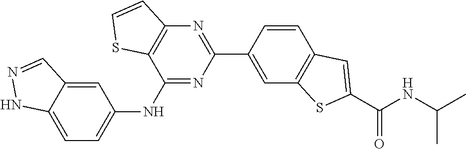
C1=CC(C2=NC3=C(C(NC4=CC=C5C(=C4)C=NN5)=N2)SC=C3)=CC2=C1C=C(C(NC(C)C)=O)S2
